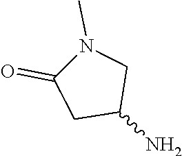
NC1CN(C)C(=O)C1
